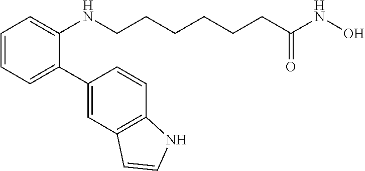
C1=CC=C(C2=CC3=C(C=C2)NC=C3)C(NCCCCCCC(NO)=O)=C1
